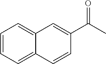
C1(C(C)=O)=CC2=CC=CC=C2C=C1
